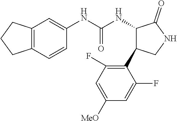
C12=C(C=CC(NC(NC3C(C4=C(F)C=C([MeO])C=C4F)CNC3=O)=O)=C1)CCC2
